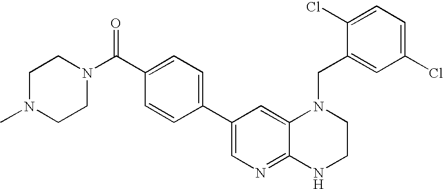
C12=CC(C3=CC=C(C(=O)N4CCN(C)CC4)C=C3)=CN=C1NCCN2CC1=CC(Cl)=CC=C1Cl
